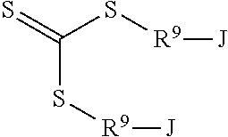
C(S[R9][J])(=S)S[R9][J]
